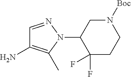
C1=NN(C2C(F)(F)CCN([Boc])C2)C(C)=C1N
